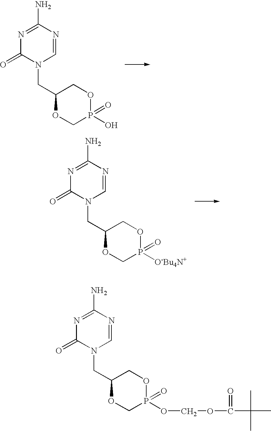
N1=C(N)N=CN(CC2OCP(O)(=O)OC2)C1=O.N1=C(N)N=CN(CC2OCP([O-Bu4N+])(=O)OC2)C1=O.N1=C(N)N=CN(CC2OCP(OCOC(C(C)(C)C)=O)(=O)OC2)C1=O
